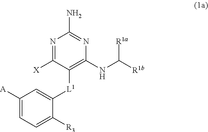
N1=C([X])C([L1]C2=CC([A])=CC=C2[R3])=C(NC([R1b])[R1a])N=C1N
